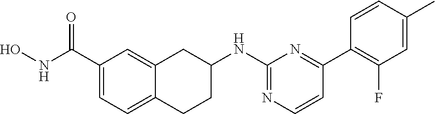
C1(C(NO)=O)=CC=C2C(=C1)CC(NC1=NC=CC(C3=C(F)C=C(C)C=C3)=N1)CC2
